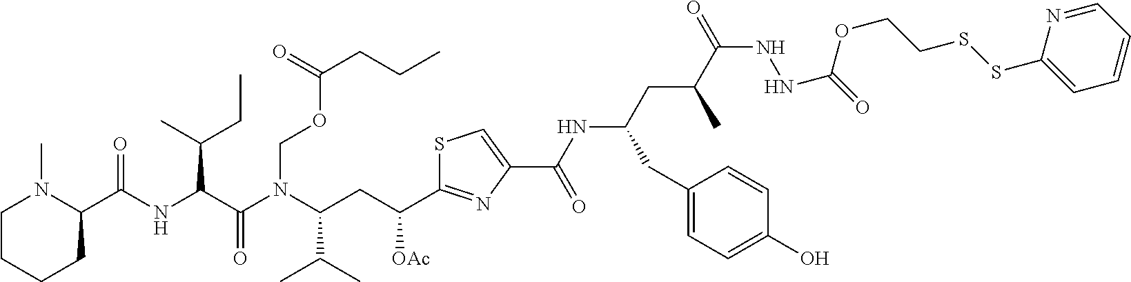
C1CCCC(C(NC(C(N(C(CC(C2=NC(C(NC(CC(C(=O)NNC(=O)OCCSSC3=CC=CC=N3)C)CC3=CC=C(O)C=C3)=O)=CS2)[OAc])C(C)C)COC(CCC)=O)=O)C(C)CC)=O)N1C
